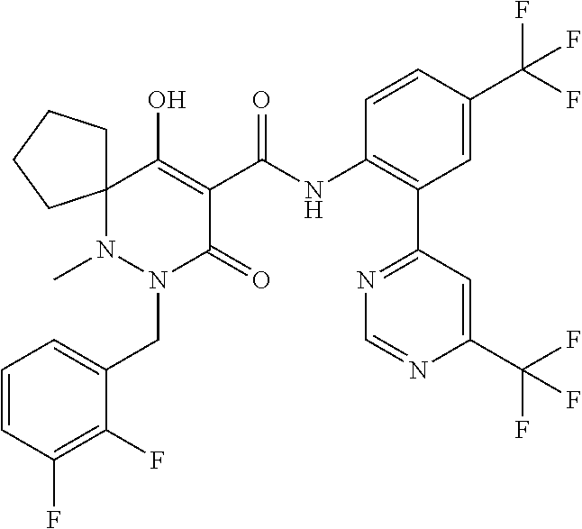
C1=CC(F)=C(F)C(CN2C(=O)C(C(=O)NC3=C(C4=NC=NC(C(F)(F)F)=C4)C=C(C(F)(F)F)C=C3)=C(O)C3(N2C)CCCC3)=C1
